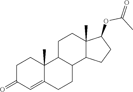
C12(C)C(=CC(=O)CC1)CCC1C2CCC2(C)C1CCC2OC(C)=O
